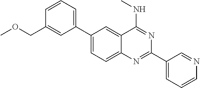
C1=C(COC)C=CC=C1C1=CC=C2C(=C1)C(NC)=NC(C1=CC=CN=C1)=N2
